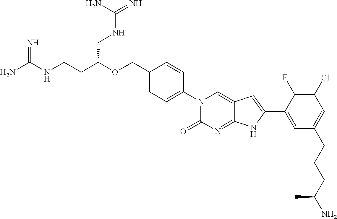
C(CC(OCC1=CC=C(N2C(=O)N=C3C(=C2)C=C(C2=CC(CCCC(N)C)=CC(Cl)=C2F)N3)C=C1)CNC(=N)N)NC(N)=N
